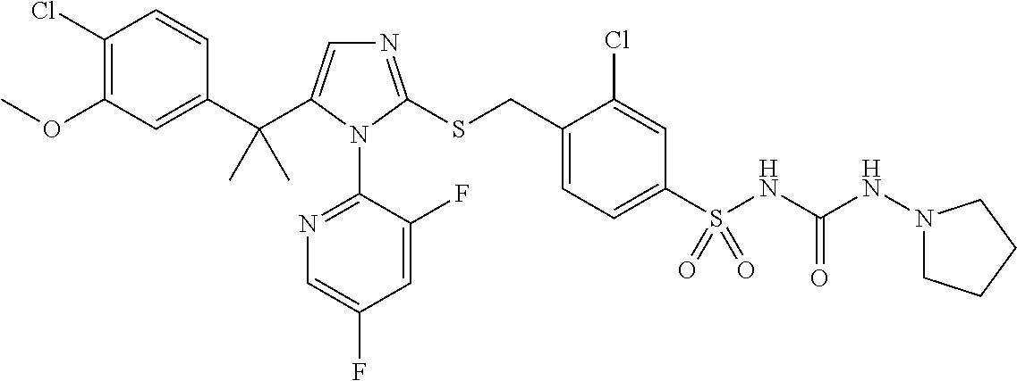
C1(Cl)=C(OC)C=C(C(C)(C)C2=CN=C(SCC3=CC=C(S(=O)(NC(NN4CCCC4)=O)=O)C=C3Cl)N2C2=NC=C(F)C=C2F)C=C1
